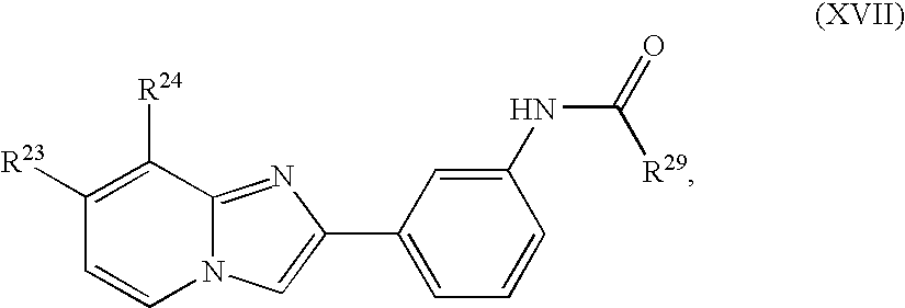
N12C(=NC(C3=CC=CC(NC(=O)[R29])=C3)=C1)C([R24])=C([R23])C=C2
